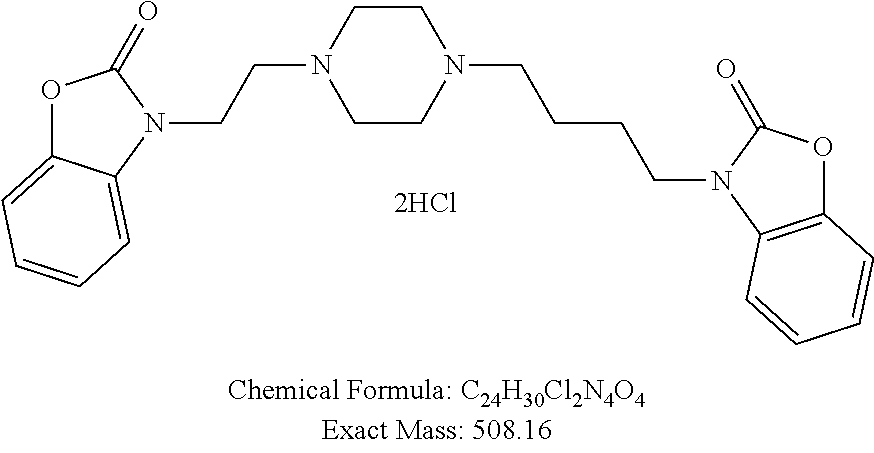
C1CN(CCCCN2C(=O)OC3=C2C=CC=C3)CCN1CCN1C2=CC=CC=C2OC1=O
